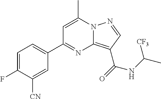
C1=C(C)N2C(=C(C(=O)NC(C)[CF3])C=N2)N=C1C1=CC=C(F)C([CN])=C1
